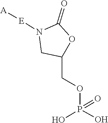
C1(=O)OC(COP(O)(=O)O)CN1[E][A]
